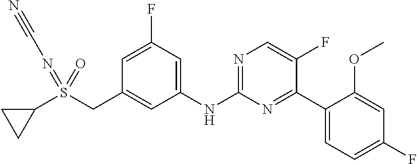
C1(F)=CC(CS(C2CC2)(=NC#N)=O)=CC(NC2=NC=C(F)C(C3=CC=C(F)C=C3OC)=N2)=C1
